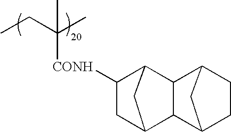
CCC(C)([CONH]C1CC2CC1C1C2C2CCC1C2)C
